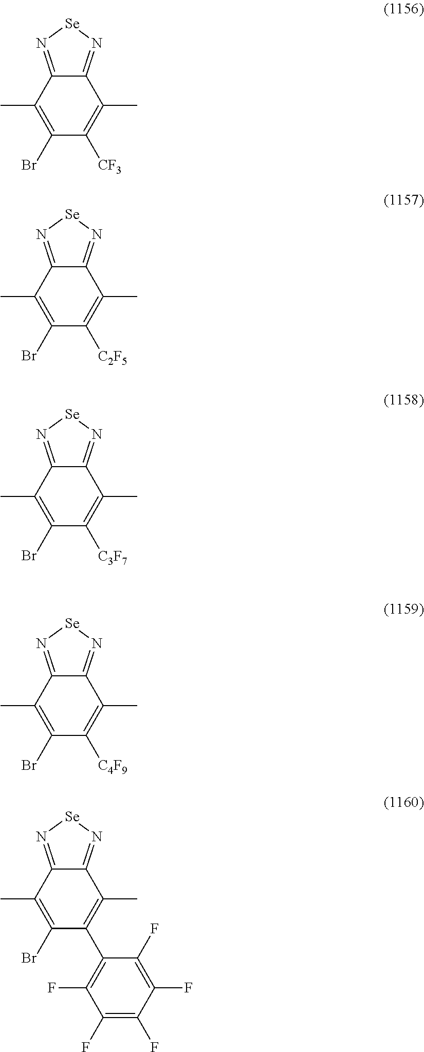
C12=N[Se]N=C1C(C)=C([CF3])C(Br)=C2C.C12=N[Se]N=C1C(C)=C([C2F5])C(Br)=C2C.C12=N[Se]N=C1C(C)=C([C3F7])C(Br)=C2C.C12=N[Se]N=C1C(C)=C([C4F9])C(Br)=C2C.C12=N[Se]N=C1C(C)=C(C1=C(F)C(F)=C(F)C(F)=C1F)C(Br)=C2C
